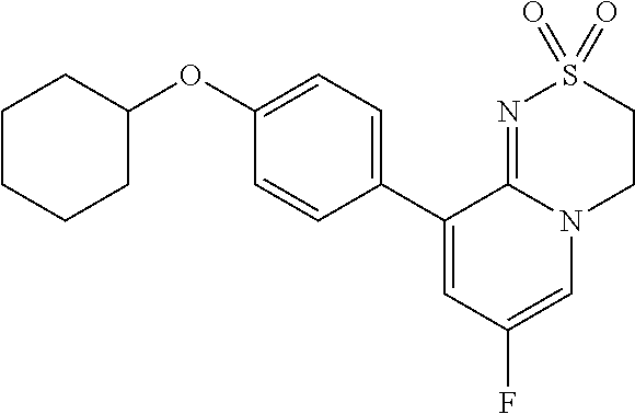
C1(OC2CCCCC2)=CC=C(C2=CC(F)=CN3C2=NS(=O)(=O)CC3)C=C1
